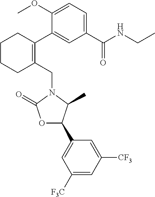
C1(CN2C(=O)OC(C3=CC([F3C])=CC([CF3])=C3)C2C)=C(C2=CC(C(NCC)=O)=CC=C2OC)CCCC1
